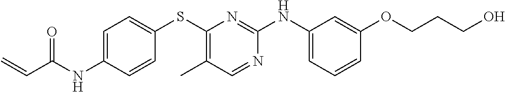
C1=C(NC(C=C)=O)C=CC(SC2=C(C)C=NC(NC3=CC=CC(OCCCO)=C3)=N2)=C1
